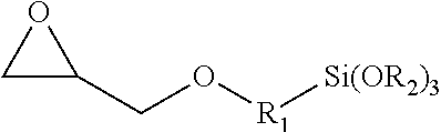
C1C(CO[R1][Si(OR2)3])O1
